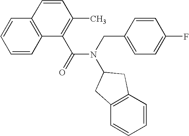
C1=CC2=C(C=C1)C=CC(C)=C2C(=O)N(CC1=CC=C(F)C=C1)C1CC2=C(C1)C=CC=C2
